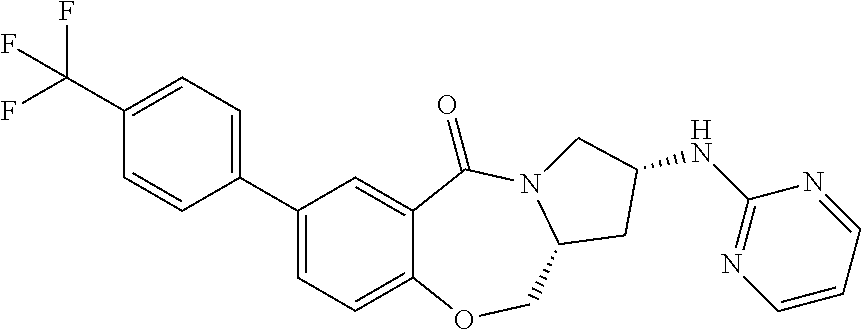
C1=C(C2=CC=C(C(F)(F)F)C=C2)C=C2C(=C1)OCC1N(C2=O)CC(NC2=NC=CC=N2)C1
